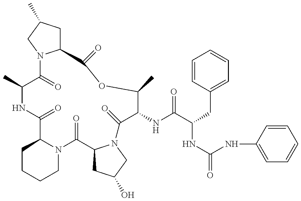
C1(C)C(=O)N2C(CC(C)C2)C(=O)OC(C)C(NC(=O)C(NC(NC2=CC=CC=C2)=O)CC2=CC=CC=C2)C(=O)N2C(C(=O)N3C(C(=O)N1)CCCC3)CC(O)C2
